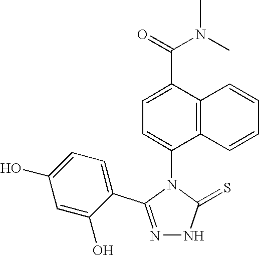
N1=C(C2=CC=C(O)C=C2O)N(C2=CC=C(C(N(C)C)=O)C3=C2C=CC=C3)C(=S)N1
